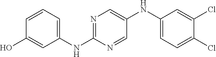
N(C1=NC=C(NC2=CC=C(Cl)C(Cl)=C2)C=N1)C1=CC=CC(O)=C1
